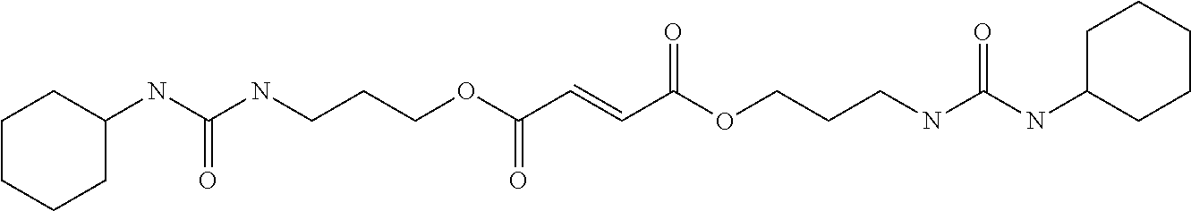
N(CCCOC(C=CC(OCCCNC(NC1CCCCC1)=O)=O)=O)C(NC1CCCCC1)=O
